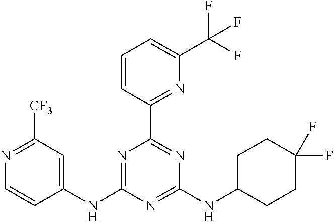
N1=C([CF3])C=C(NC2=NC(C3=NC(C(F)(F)F)=CC=C3)=NC(NC3CCC(F)(F)CC3)=N2)C=C1
